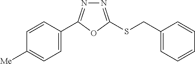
C1=C(C2=NN=C(SCC3=CC=CC=C3)O2)C=CC([Me])=C1
